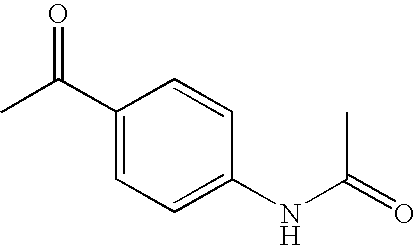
N(C(=O)C)C1=CC=C(C(C)=O)C=C1
